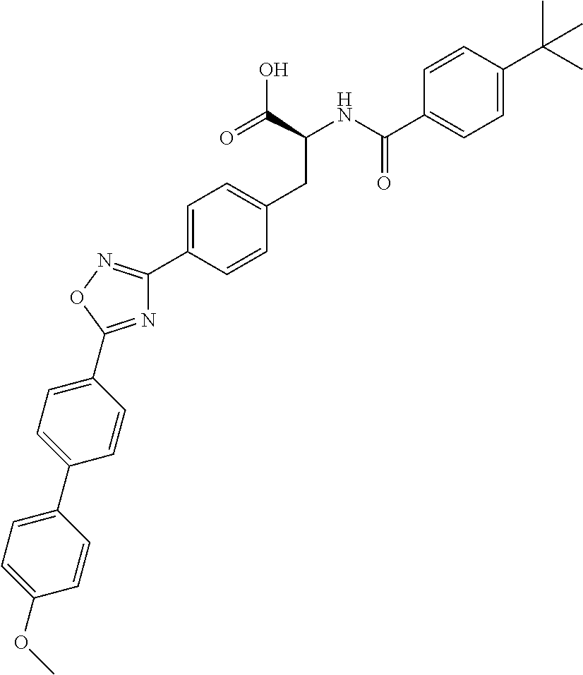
C1=CC(C(NC(CC2=CC=C(C3=NOC(C4=CC=C(C5=CC=C(OC)C=C5)C=C4)=N3)C=C2)C(=O)O)=O)=CC=C1C(C)(C)C
